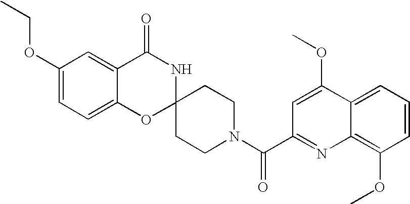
C1(OCC)=CC=C2C(=C1)C(=O)NC1(O2)CCN(C(C2=NC3=C(OC)C=CC=C3C(OC)=C2)=O)CC1
